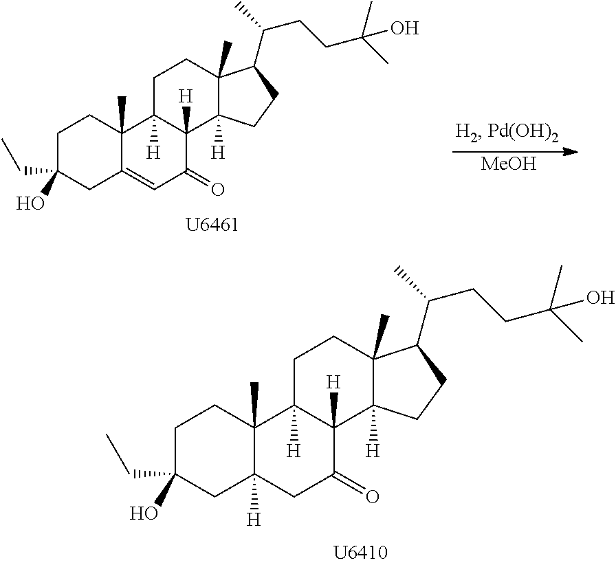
C1C(CC)(O)CC2=CC(=O)C3([H])C([H])(C2(C)C1)CCC1(C)C3([H])CCC1C(C)CCC(C)(C)O.[MeOH].C1C(CC)(O)CC2([H])C(C)(C1)C1([H])C([H])(C(=O)C2)C2([H])C(C)(CC1)C(C(C)CCC(C)(C)O)CC2
